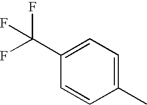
C1(C(F)(F)F)=CC=C(C)C=C1
